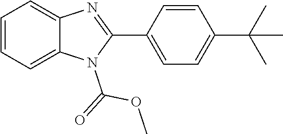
C1(C2=CC=C(C(C)(C)C)C=C2)=NC2=CC=CC=C2N1C(=O)OC
